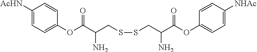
C(SSCC(C(OC1=CC=C([NHAc])C=C1)=O)N)C(C(OC1=CC=C([AcHN])C=C1)=O)N
